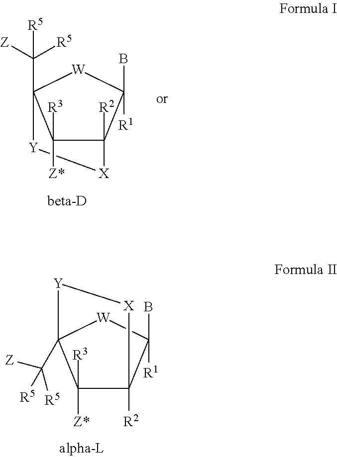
C1([R3])([Z*])C2([R2])C(B)([R1])[W]C1(C([R5])([Z])[R5])[Y][X]2.C1([R3])([Z*])C2([R2])C(B)([R1])[W]C1(C([Z])([R5])[R5])[Y][X]2
